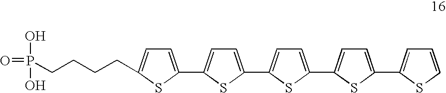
O=P(O)(O)CCCCC1=CC=C(C2=CC=C(C3=CC=C(C4=CC=C(C5=CC=CS5)S4)S3)S2)S1
